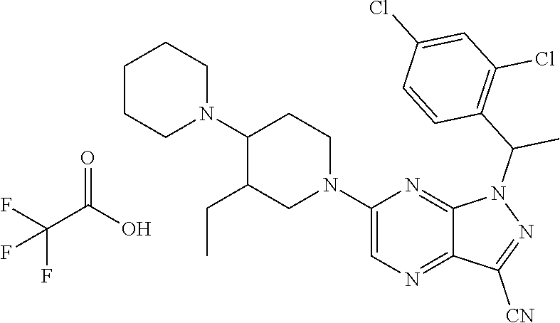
C1CCN(C2C(CC)CN(C3=CN=C4C(=N3)N(C(C3=C(Cl)C=C(Cl)C=C3)C)N=C4[CN])CC2)CC1.FC(C(O)=O)(F)F
